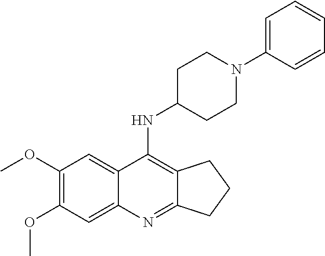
C1(OC)=C(OC)C=C2C(=C1)C(NC1CCN(C3=CC=CC=C3)CC1)=C1C(=N2)CCC1
